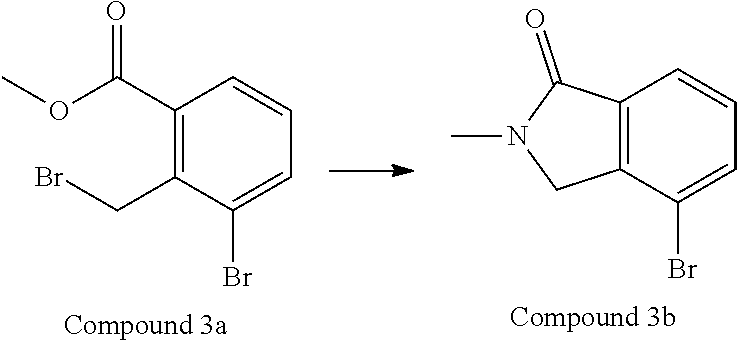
C1(C(OC)=O)=C(CBr)C(Br)=CC=C1.C12=C(C(Br)=CC=C1)CN(C)C2=O
